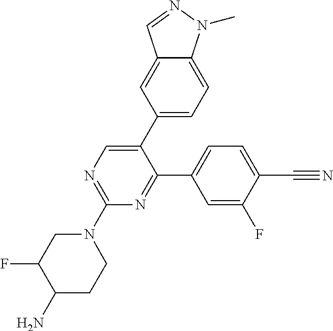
C1(N2CC(F)C(N)CC2)=NC=C(C2=CC=C3C(=C2)C=NN3C)C(C2=CC=C(C#N)C(F)=C2)=N1
